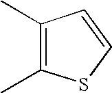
C1(C)=C(C)SC=C1
